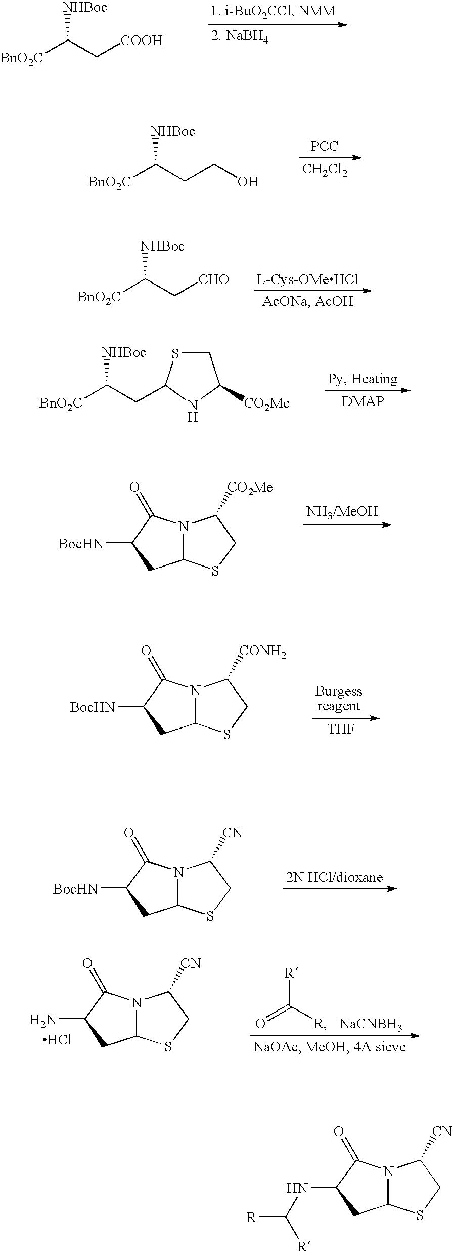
[BnO2C]C(C[COOH])[NHBoc].[BnO2C]C(CCO)[NHBoc].[PCC].[CH2Cl2].[BnO2C]C(C[CHO])[NHBoc].C1SC(CC([BnO2C])[NHBoc])NC1[CO2Me].N12C(SCC1[CO2Me])CC([BocHN])C2=O.[THF].N12C(SCC1[CONH2])CC([BocHN])C2=O.N12C(SCC1[CN])CC([BocHN])C2=O.[R]C(=O)[R].[NaCNBH3].N12C(SCC1[CN])CC(N)C2=O.Cl.N12C(SCC1[CN])CC(NC([R])[R])C2=O
